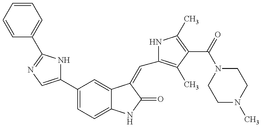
C1=CC=CC=C1C1=NC=C(C2=CC=C3C(=C2)C(=CC2=C(C)C(C(=O)N4CCN(C)CC4)=C(C)N2)C(=O)N3)N1
